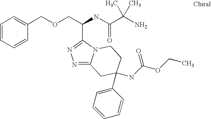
N1=C2N(C(C(COCC3=CC=CC=C3)NC(C(N)(C)C)=O)=N1)CCC(C1=CC=CC=C1)(NC(OCC)=O)C2
